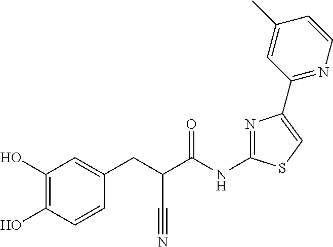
C1(O)=C(O)C=CC(CC(C(NC2=NC(C3=NC=CC(C)=C3)=CS2)=O)C#N)=C1
